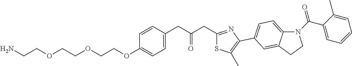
NCCOCCOCCOC1=CC=C(CC(CC2=NC(C3=CC=C4N(C(C5=CC=CC=C5C)=O)CCC4=C3)=C(C)S2)=O)C=C1
